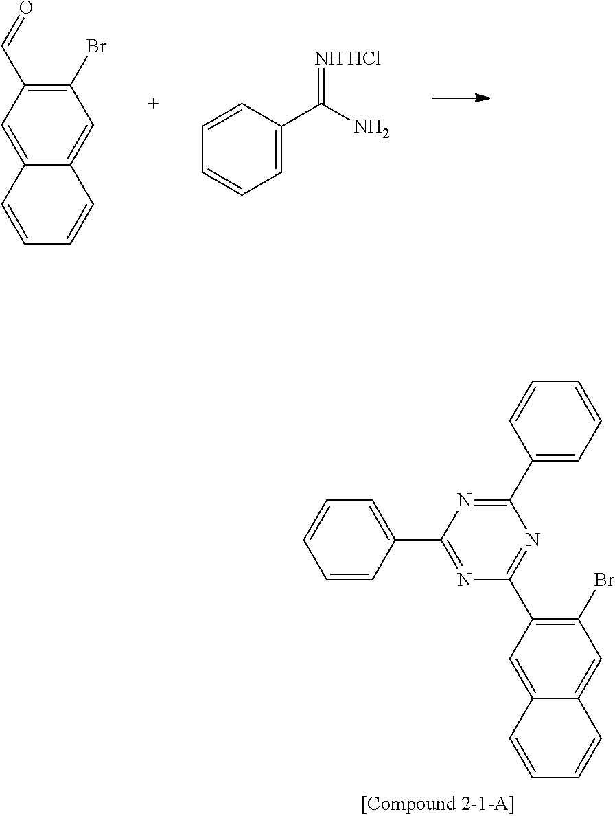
C1(C2=CC=CC=C2)=NC(C2=C(Br)C=C3C(=C2)C=CC=C3)=NC(C2=CC=CC=C2)=N1.C1=CC2=CC(C=O)=C(Br)C=C2C=C1.C1=CC(C(N)=[NH HCl])=CC=C1
